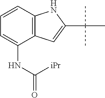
C1=CC2=C(C(NC(=O)[iPr])=C1)C=C(C(C)(C)C)N2
